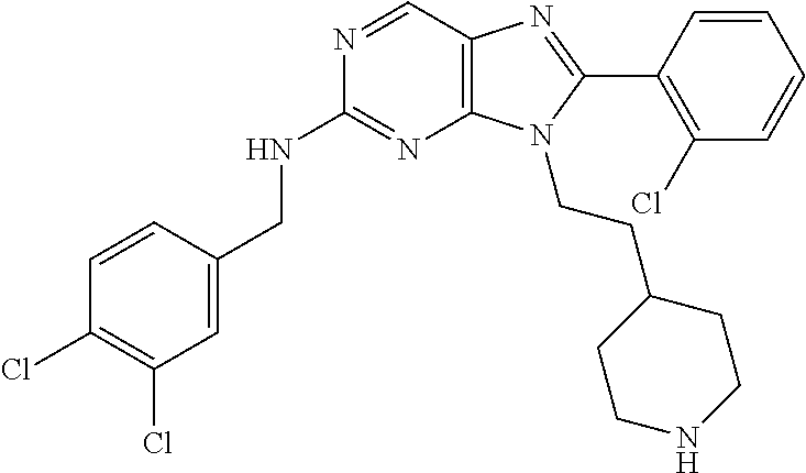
C1=C(CNC2=NC3=C(C=N2)N=C(C2=C(Cl)C=CC=C2)N3CCC2CCNCC2)C=CC(Cl)=C1Cl
